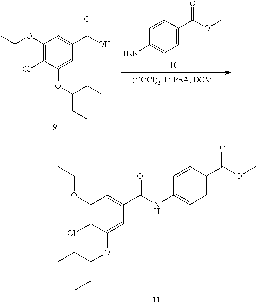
C1=C(C(OC)=O)C=CC(N)=C1.C1(OCC)=C(Cl)C(OC(CC)CC)=CC(C(O)=O)=C1.C1(OCC)=C(Cl)C(OC(CC)CC)=CC(C(NC2=CC=C(C(OC)=O)C=C2)=O)=C1
